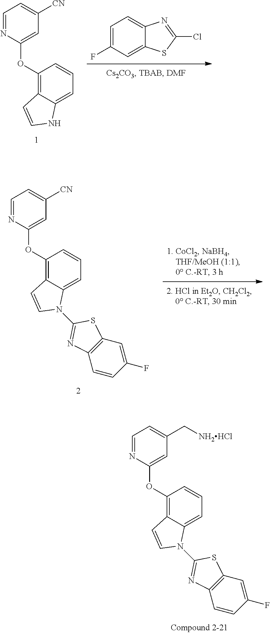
C1=C(F)C=C2C(=C1)N=C(Cl)S2.C1=NC(OC2=C3C(=CC=C2)NC=C3)=CC([CN])=C1.C1=NC(OC2=C3C(=CC=C2)N(C2=NC4=C(C=C(F)C=C4)S2)C=C3)=CC([CN])=C1.C1=NC(OC2=C3C(=CC=C2)N(C2=NC4=C(C=C(F)C=C4)S2)C=C3)=CC(C[NH2HCl])=C1
